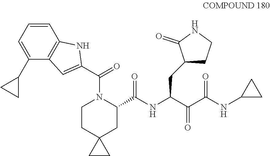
C1=C(C2CC2)C2=C(C=C1)NC(C(=O)N1CCC3(CC1C(NC(C(C(NC1CC1)=O)=O)CC1CCNC1=O)=O)CC3)=C2
